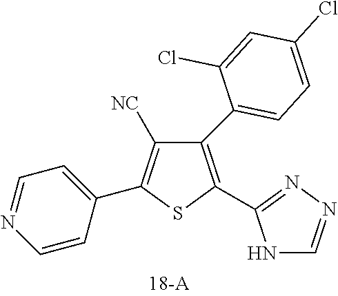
C1(C2=CC=C(Cl)C=C2Cl)=C(C2=NN=CN2)SC(C2=CC=NC=C2)=C1[NC]
